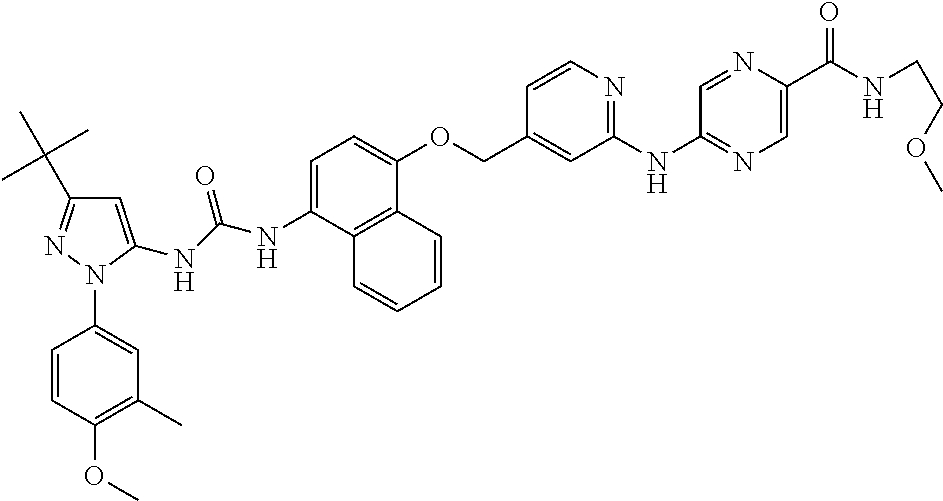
N(C1=CC=C(OCC2=CC(NC3=NC=C(C(NCCOC)=O)N=C3)=NC=C2)C2=C1C=CC=C2)C(NC1=CC(C(C)(C)C)=NN1C1=CC(C)=C(OC)C=C1)=O
